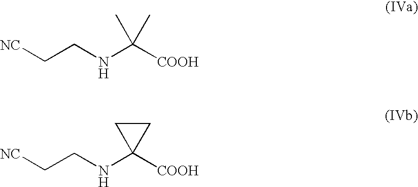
C([COOH])(NCC[NC])(C)C.C1([COOH])(NCC[NC])CC1
